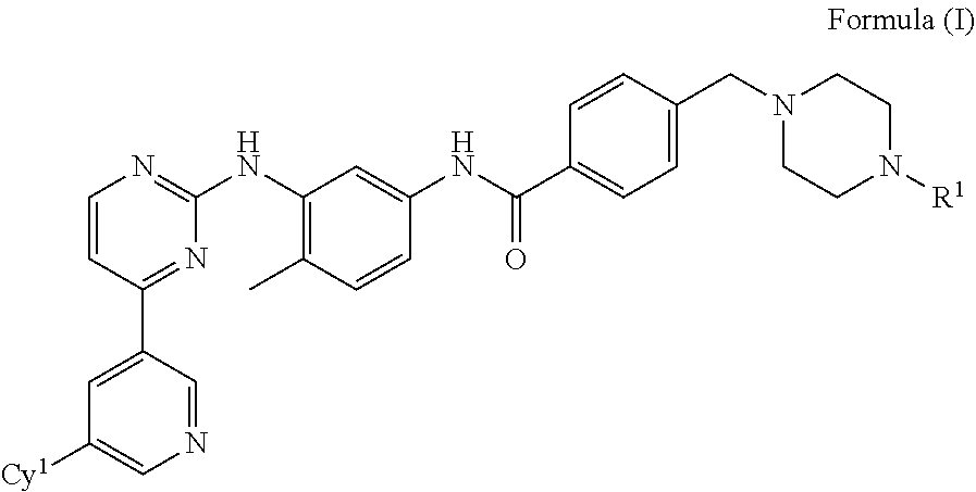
C1=CC(C2=CC([Cy1])=CN=C2)=NC(NC2=C(C)C=CC(NC(=O)C3=CC=C(CN4CCN([R1])CC4)C=C3)=C2)=N1
